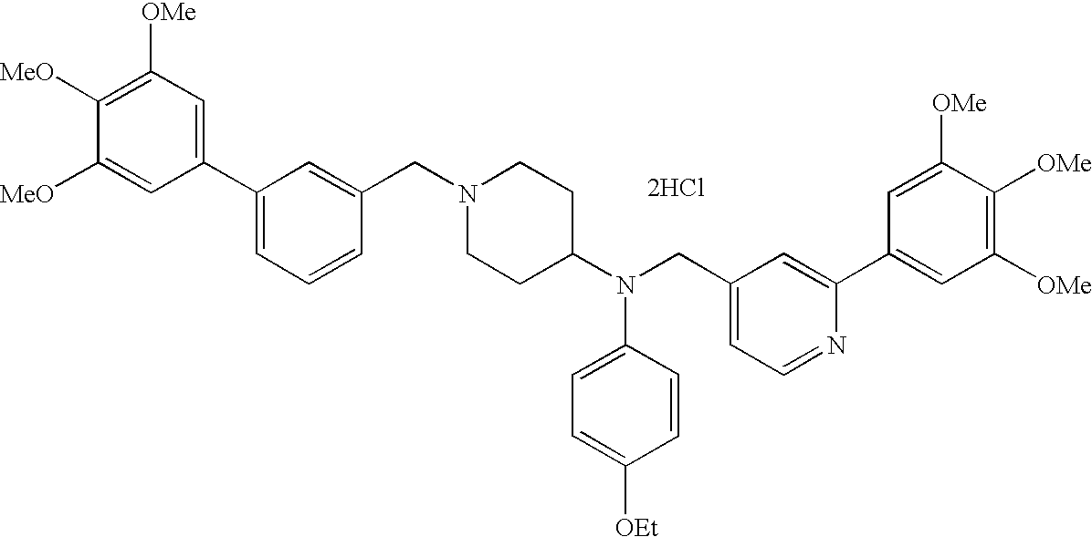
C1([OMe])=C([MeO])C([MeO])=CC(C2=CC=CC(CN3CCC(N(CC4=CC=NC(C5=CC([OMe])=C([OMe])C([OMe])=C5)=C4)C4=CC=C([OEt])C=C4)CC3)=C2)=C1.[2HCl]
